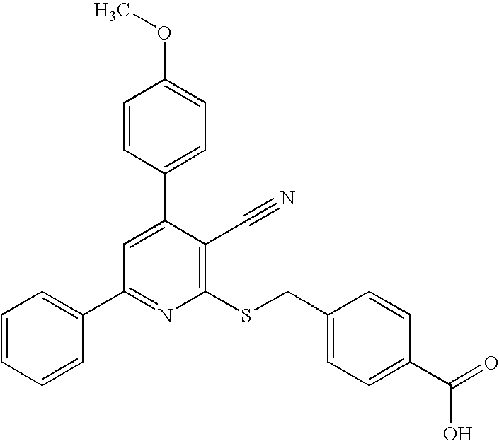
C1=CC(C2=CC(C3=CC=CC=C3)=NC(SCC3=CC=C(C(=O)O)C=C3)=C2C#N)=CC=C1OC
